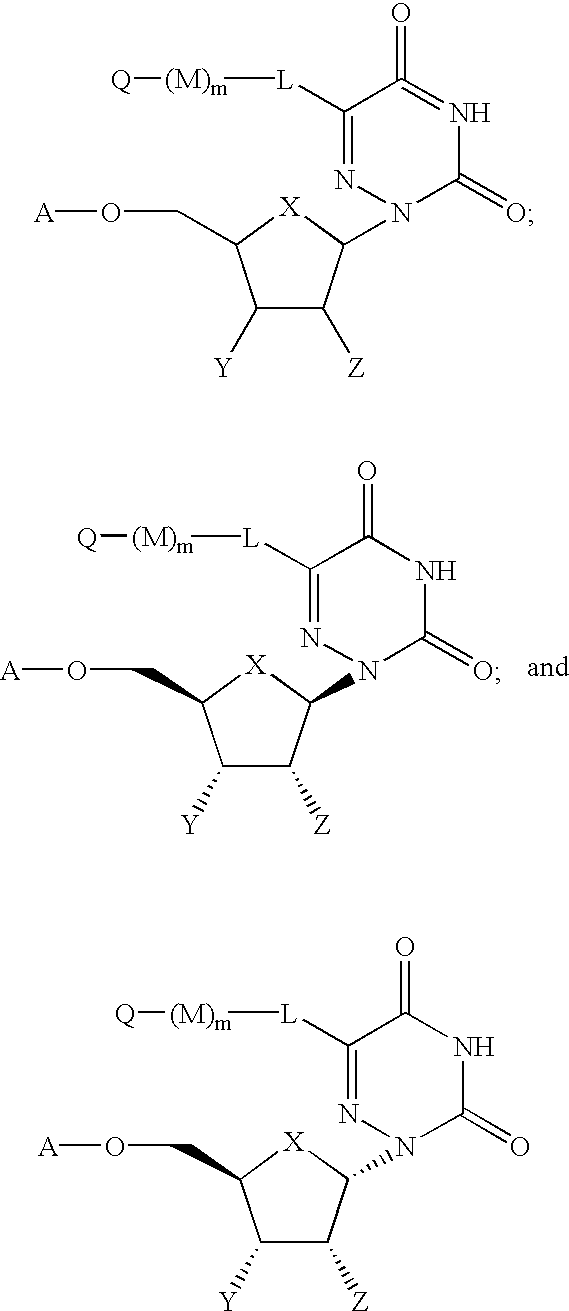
C1([Y])C([Z])C(N2N=C([L][(M)m][Q])C(=O)NC2=O)[X]C1CO[A].C1([Y])C([Z])C(N2N=C([L][(M)m][Q])C(=O)=NC2=O)[X]C1CO[A].C1([Y])C([Z])C(N2N=C([L][(M)m][Q])C(=O)NC2=O)[X]C1CO[A]
